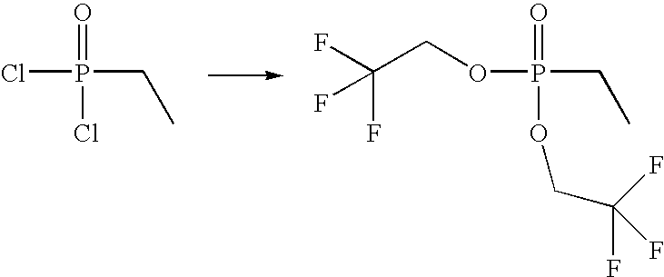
O=P(Cl)(Cl)CC.O=P(OCC(F)(F)F)(OCC(F)(F)F)CC
